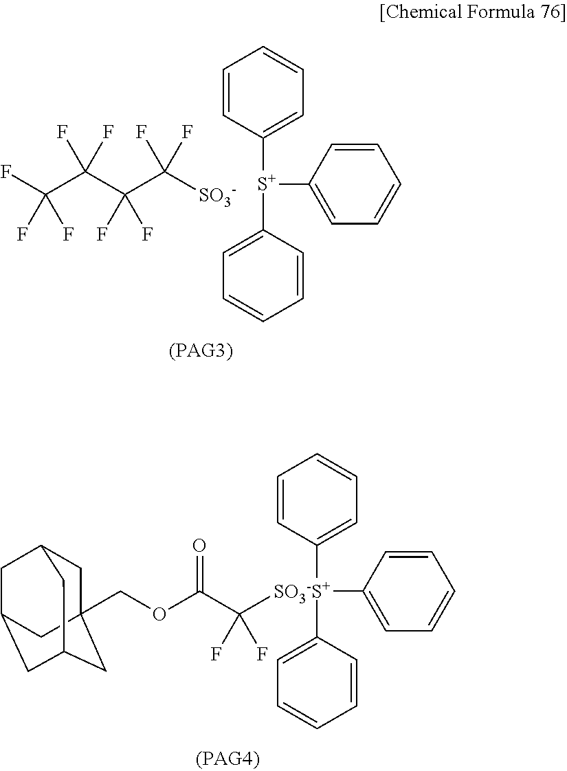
C(C(C(C([SO3-])(F)F)(F)F)(F)F)(F)(F)F.C1([S+](C2=CC=CC=C2)C2=CC=CC=C2)=CC=CC=C1.C1([SO3-S+](C2=CC=CC=C2)(C2=CC=CC=C2)C(C(OCC23CC4CC(CC(C2)C4)C3)=O)(F)F)=CC=CC=C1
